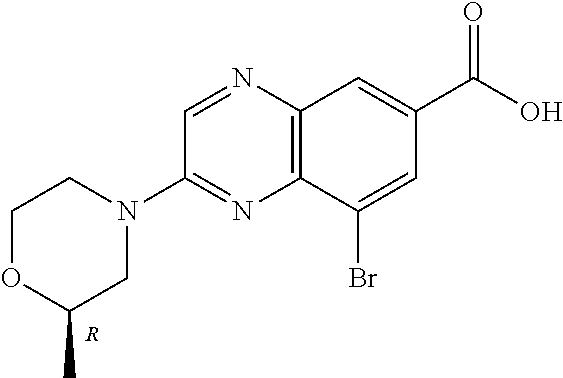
C1=NC2=C(N=C1N1CCOC(C)C1)C(Br)=CC(C(O)=O)=C2.[R]
